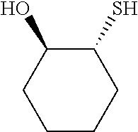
C1CCC(S)C(O)C1
